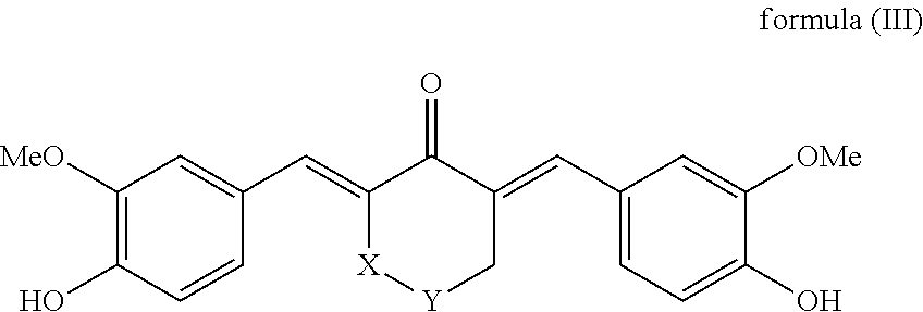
C1([MeO])=C(O)C=CC(C=C2C(=O)C(=CC3=CC=C(O)C([OMe])=C3)C[Y][X]2)=C1
